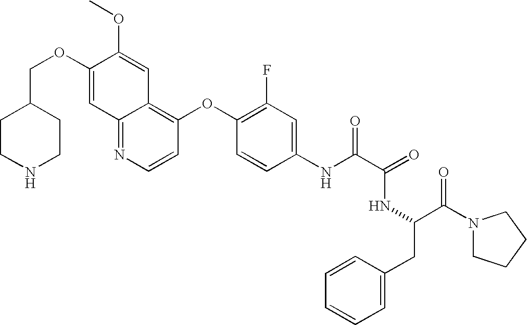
C(OC1=CC2=NC=CC(OC3=C(F)C=C(NC(C(NC(CC4=CC=CC=C4)C(N4CCCC4)=O)=O)=O)C=C3)=C2C=C1OC)C1CCNCC1
